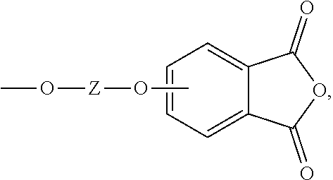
C1=CC=C2C(=C1)C(=O)OC2=O.CO[Z]OC
